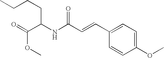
CCCCC(C(=O)OC)NC(C=CC1=CC=C(OC)C=C1)=O
